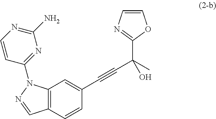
C12=C(C=CC(C#CC(C)(O)C3=NC=CO3)=C1)C=NN2C1=NC(N)=NC=C1
